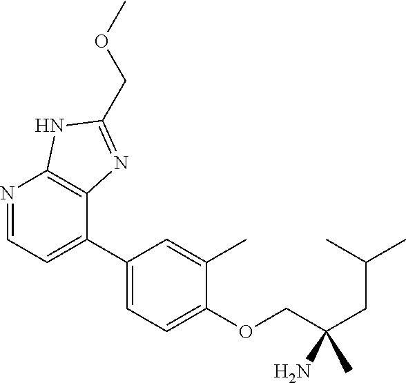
C1(C2=CC=NC3=C2N=C(COC)N3)=CC=C(OCC(CC(C)C)(C)N)C(C)=C1
